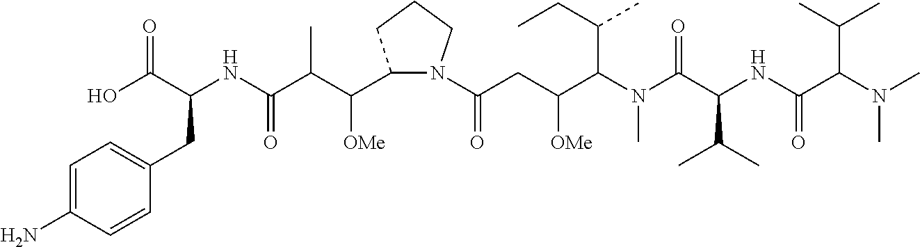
C1=C(N)C=CC(CC(NC(C(C(C2N(C(CC(C(N(C(C(NC(C(N(C)C)C(C)C)=O)C(C)C)=O)C)C(CC)C)[OMe])=O)CCC2)[OMe])C)=O)C(O)=O)=C1
